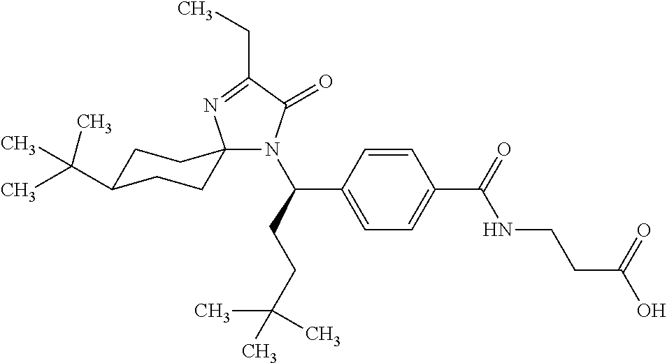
N1(C(C2=CC=C(C(=O)NCCC(O)=O)C=C2)CCC(C)(C)C)C(=O)C(CC)=NC12CCC(C(C)(C)C)CC2
